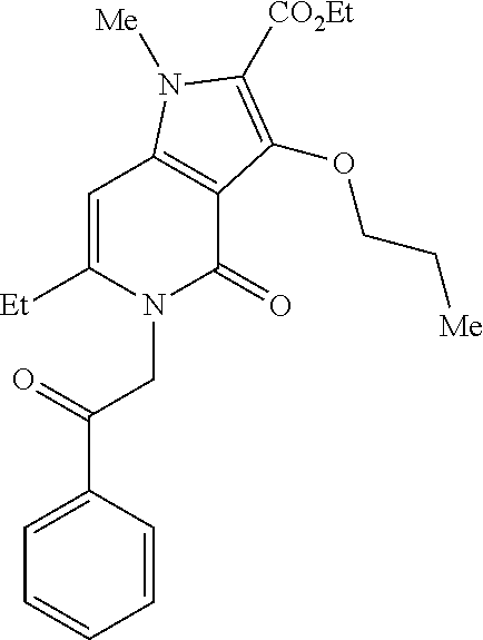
C1=C([Et])N(CC(C2=CC=CC=C2)=O)C(=O)C2=C1N([Me])C([CO2Et])=C2OCC[Me]
